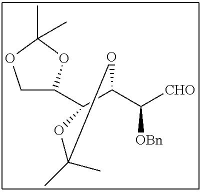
C1C(C2C(C([CHO])[OBn])OC(C)(C)O2)OC(C)(C)O1
